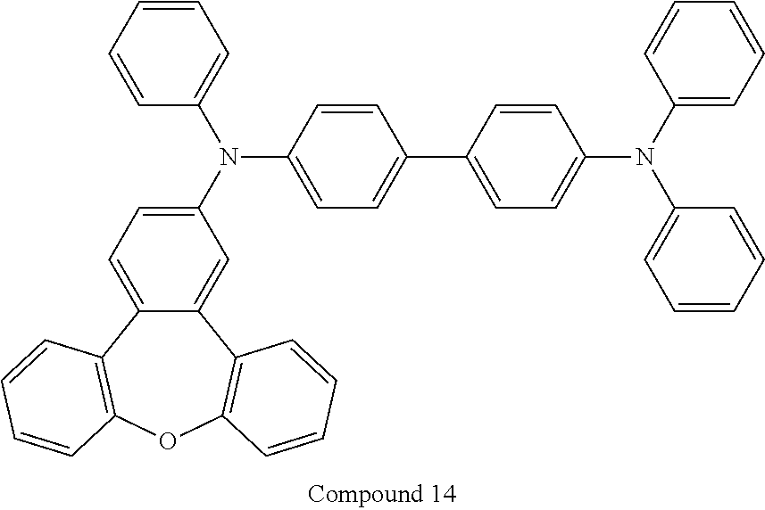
C12=CC=C(N(C3=CC=C(C4=CC=C(N(C5=CC=CC=C5)C5=CC=CC=C5)C=C4)C=C3)C3=CC=CC=C3)C=C1C1=C(OC3=C2C=CC=C3)C=CC=C1
